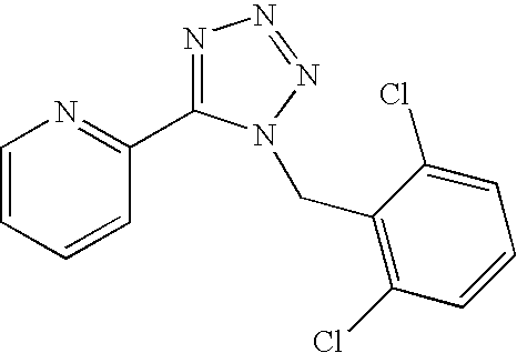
C1=CC=CC(C2=NN=NN2CC2=C(Cl)C=CC=C2Cl)=N1
